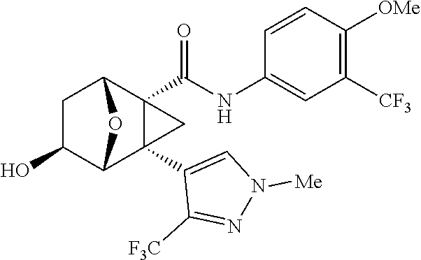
C1(O)C2C3(C4=CN([Me])N=C4[F3C])C(C(NC4=CC([CF3])=C([OMe])C=C4)=O)(C(C1)O2)C3
